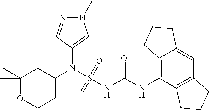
C1(N(S(NC(NC2=C3C(=CC4=C2CCC4)CCC3)=O)(=O)=O)C2CC(C)(C)OCC2)=CN(C)N=C1
